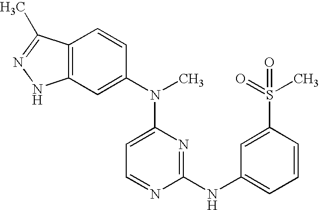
C12=C(C=C(N(C3=CC=NC(NC4=CC=CC(S(C)(=O)=O)=C4)=N3)C)C=C1)NN=C2C
